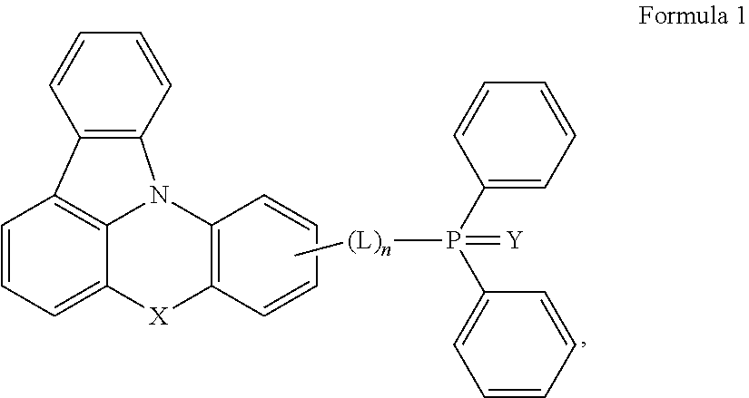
C12=C(C=CC=C1)N1C3=C2C=CC=C3[X]C2=C1C=CC=C2.C[(L)n]P(C1=CC=CC=C1)(C1=CC=CC=C1)=[Y]
